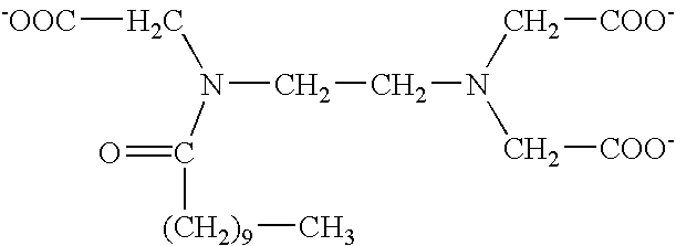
[-OOC]CN(CCN(C[COO-])C[COO-])C([(CH2)9]C)=O
